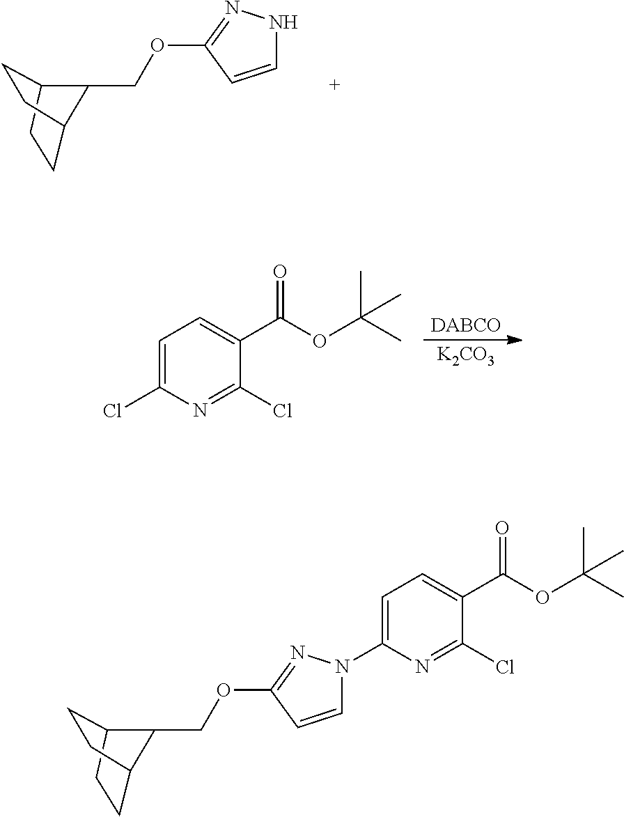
[K2CO3].C1=C(Cl)N=C(Cl)C(C(OC(C)(C)C)=O)=C1.C1CC2CCC1C2COC1=NNC=C1.C1CC2CCC1C2COC1=NN(C2=CC=C(C(OC(C)(C)C)=O)C(Cl)=N2)C=C1
